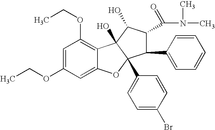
C1=C(OCC)C=C2C(=C1OCC)C1(O)C(C3=CC=C(Br)C=C3)(O2)C(C2=CC=CC=C2)C(C(N(C)C)=O)C1O
